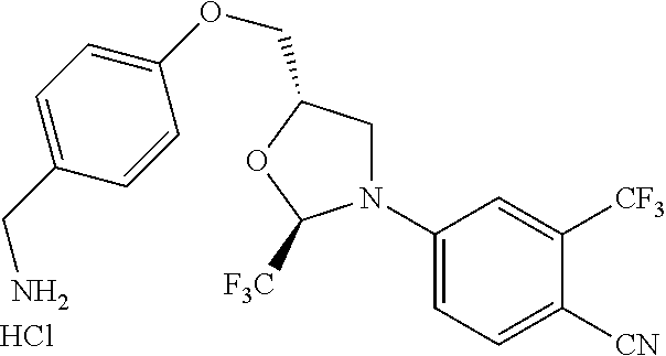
C1(N2CC(COC3=CC=C(CN)C=C3)OC2[F3C])=CC=C([CN])C([CF3])=C1.Cl
